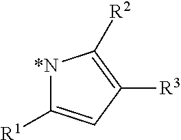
[*N]1C([R1])=CC([R3])=C1[R2]
